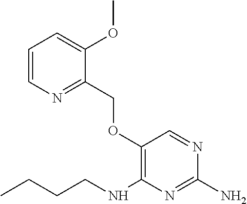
C1(N)=NC(NCCCC)=C(OCC2=NC=CC=C2OC)C=N1
